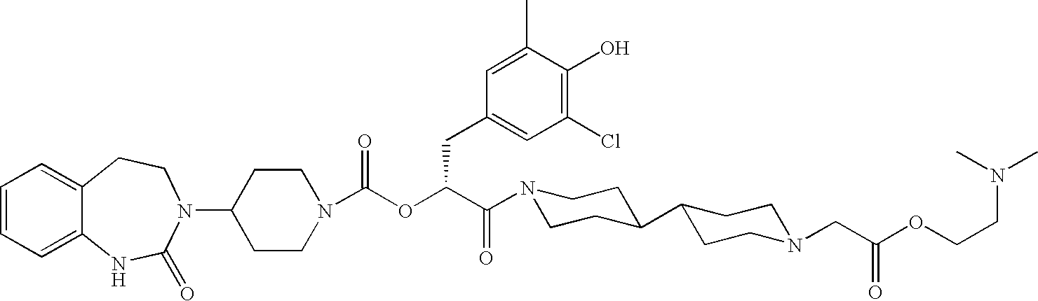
C1(N2C(=O)NC3=CC=CC=C3CC2)CCN(C(OC(C(=O)N2CCC(C3CCN(CC(OCCN(C)C)=O)CC3)CC2)CC2=CC(Cl)=C(O)C(C)=C2)=O)CC1
